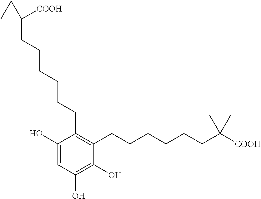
C1=C(O)C(CCCCCCC2([COOH])CC2)=C(CCCCCCC(C)(C)[COOH])C(O)=C1O
